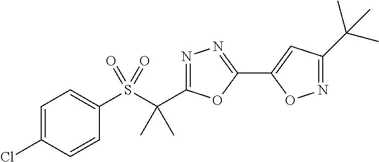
C1=C(Cl)C=CC(S(C(C2=NN=C(C3=CC(C(C)(C)C)=NO3)O2)(C)C)(=O)=O)=C1
